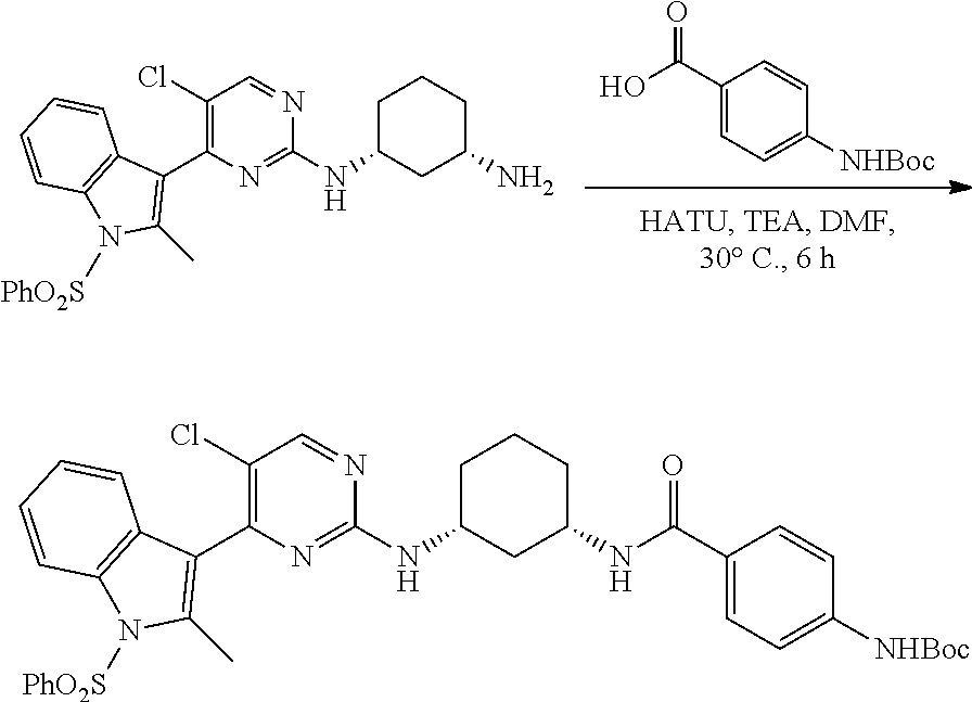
OC(C1=CC=C([NHBoc])C=C1)=O.C1(Cl)=C(C2=C(C)N([PhO2S])C3=C2C=CC=C3)N=C(NC2CCCC(N)C2)N=C1.C1(Cl)=C(C2=C(C)N([PhO2S])C3=C2C=CC=C3)N=C(NC2CCCC(NC(C3=CC=C([NHBoc])C=C3)=O)C2)N=C1
